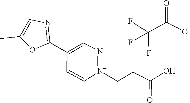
C1(C2=CN=[N+](CCC(=O)O)C=C2)=NC=C(C)O1.FC(F)(F)C(=O)[O-]
